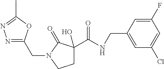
N1=C(CN2CCC(O)(C(NCC3=CC(Cl)=CC(F)=C3)=O)C2=O)OC(C)=N1
